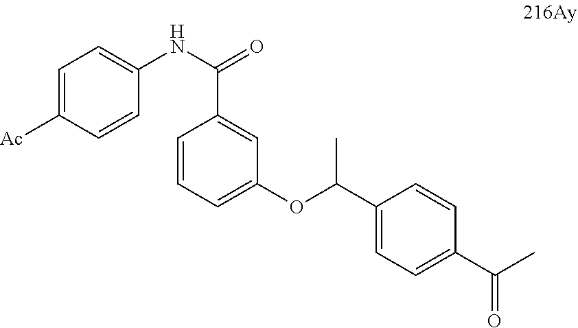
C1=C([Ac])C=CC(NC(=O)C2=CC(OC(C3=CC=C(C(C)=O)C=C3)C)=CC=C2)=C1
